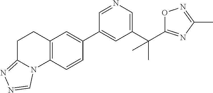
C1(C(C)(C)C2=NC(C)=NO2)=CN=CC(C2=CC3=C(C=C2)N2C(=NN=C2)CC3)=C1
